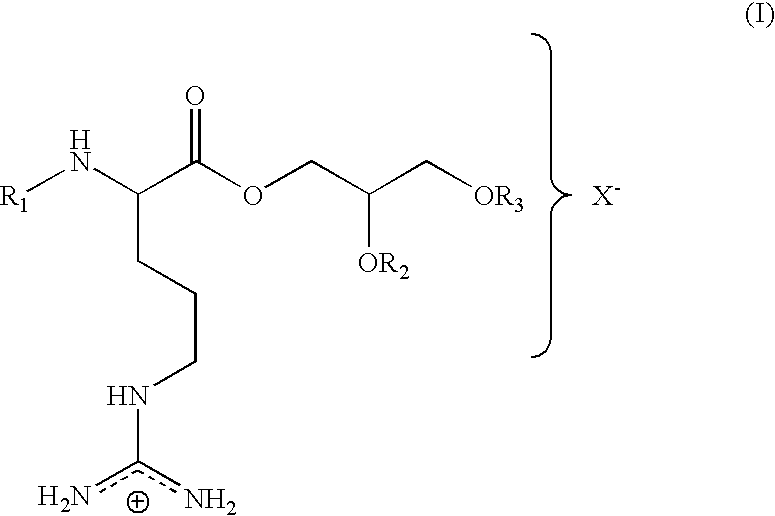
[R1]NC(C(OCC(C[OR3])[OR2])=O)CCCNc(n)n.[X-]
